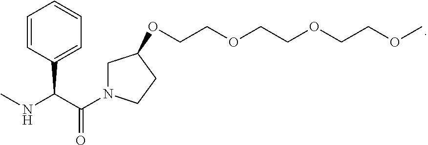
C1=CC(C(NC)C(N2CC(OCCOCCOCCOC)CC2)=O)=CC=C1
